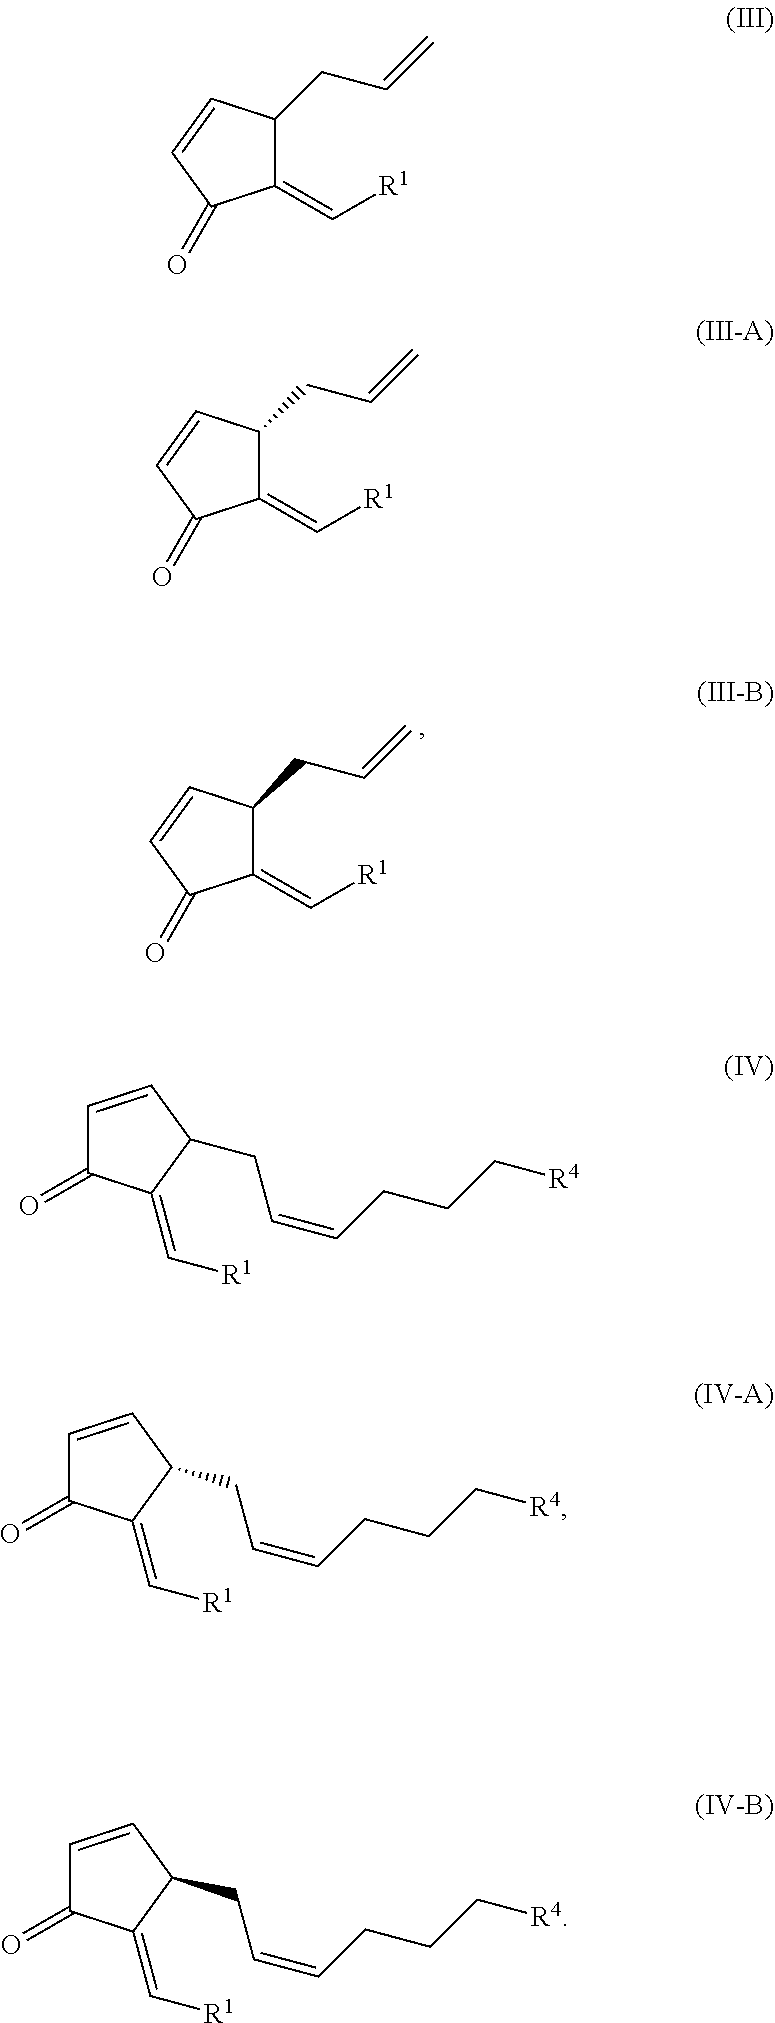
C1(=C[R1])C(CC=C)C=CC1=O.C1(=C[R1])C(CC=C)C=CC1=O.C1(=C[R1])C(CC=C)C=CC1=O.C1=CC(CC=CCCC[R4])C(=C[R1])C1=O.C1=CC(CC=CCCC[R4])C(=C[R1])C1=O.C1=CC(CC=CCCC[R4])C(=C[R1])C1=O
